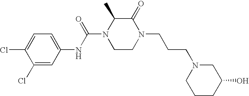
C1(Cl)=CC(NC(N2CCN(CCCN3CCCC(O)C3)C(=O)C2C)=O)=CC=C1Cl
